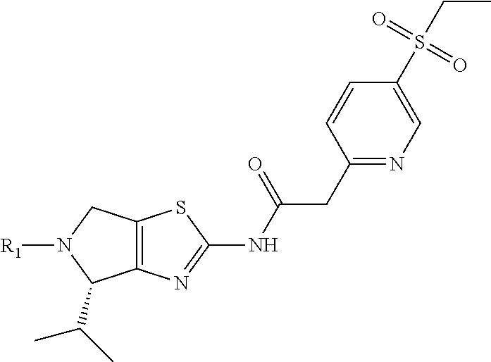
C12=C(N=C(NC(CC3=NC=C(S(CC)(=O)=O)C=C3)=O)S1)C(C(C)C)N([R1])C2
